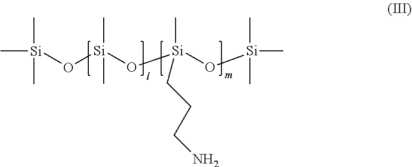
[Si](O[Si](O[Si](C)(C)C)(C)CCCN)(C)(C)O[Si](C)(C)C
